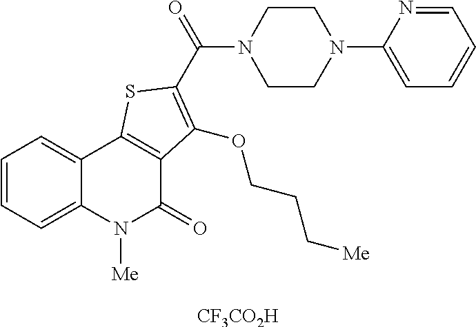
[CF3CO2H].C1=CC=C2C(=C1)C1=C(C(=O)N2[Me])C(OCCC[Me])=C(C(N2CCN(C3=CC=CC=N3)CC2)=O)S1
